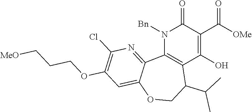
C1(O)=C(C([OMe])=O)C(=O)N([Bn])C2=C1C(C(C)C)COC1=CC(OCCC[MeO])=C(Cl)N=C21
